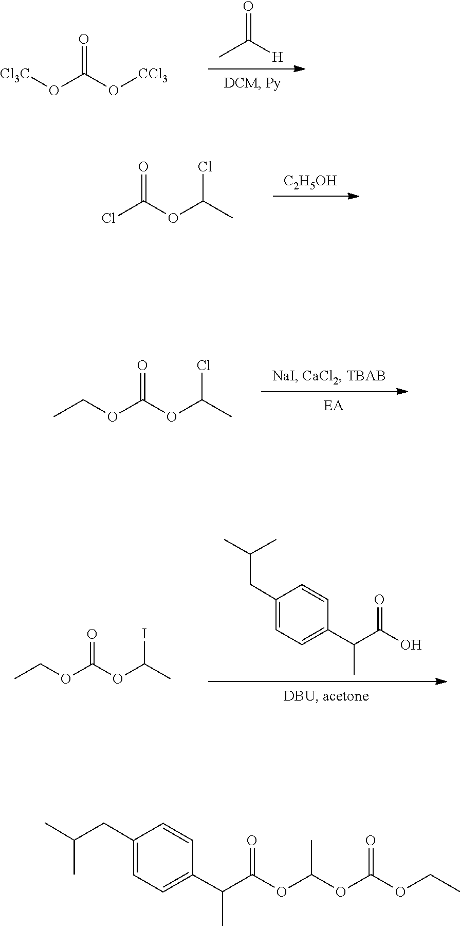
[Cl3C]OC(O[CCl3])=O.CC([H])=O.ClC(OC(C)Cl)=O.[C2H5OH].O(C(OC(C)Cl)=O)CC.O(C(OC(C)I)=O)CC.C1(C(C(O)=O)C)=CC=C(CC(C)C)C=C1.C1=CC(CC(C)C)=CC=C1C(C)C(=O)OC(C)OC(=O)OCC
